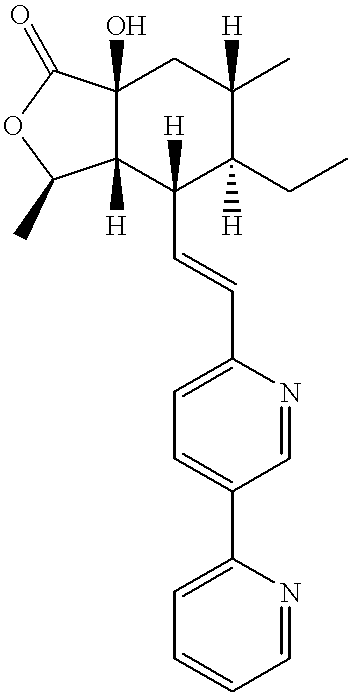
C12(O)C([H])(C(C=CC3=CC=C(C4=CC=CC=N4)C=N3)([H])C(CC)([H])C(C)([H])C1)C(C)OC2=O
